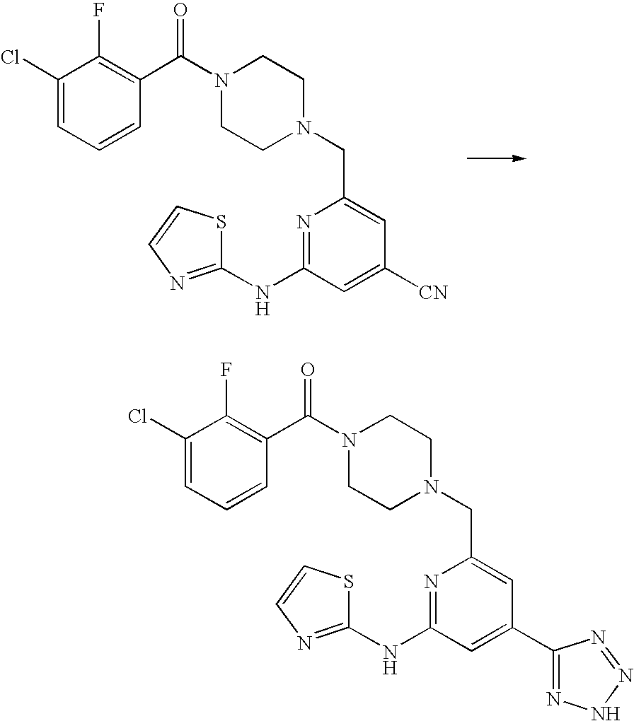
N1=C(NC2=NC=CS2)C=C([CN])C=C1CN1CCN(C(C2=C(F)C(Cl)=CC=C2)=O)CC1.N1=C(NC2=NC=CS2)C=C(C2=NNN=N2)C=C1CN1CCN(C(C2=C(F)C(Cl)=CC=C2)=O)CC1
